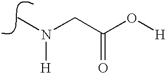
N(C)(CC(O[H])=O)[H]
